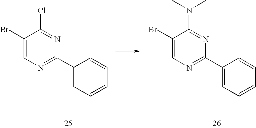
C1(Br)=CN=C(C2=CC=CC=C2)N=C1N(C)C.C1(Br)=CN=C(C2=CC=CC=C2)N=C1Cl
